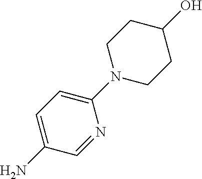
C1=C(N)C=NC(N2CCC(O)CC2)=C1
